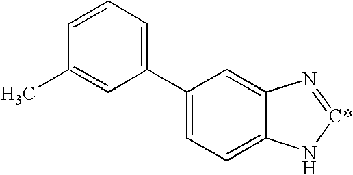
C1(C2=CC=CC(C)=C2)=CC=C2C(=C1)N=[C*]N2
